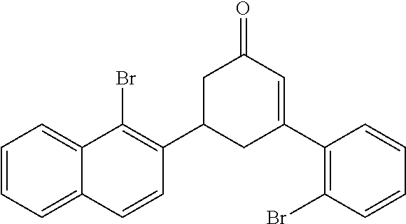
C12=CC=CC=C1C(Br)=C(C1CC(C3=C(Br)C=CC=C3)=CC(=O)C1)C=C2
